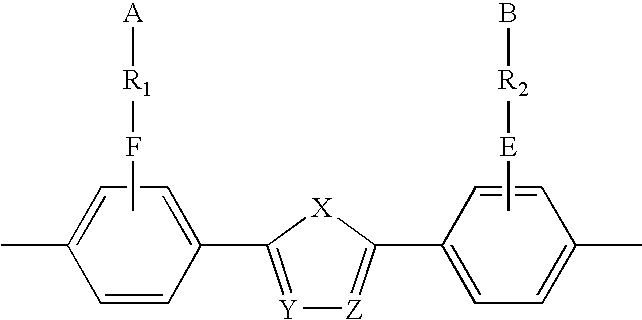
CF[R1][A].C1=CC(C)=CC=C1C1=[Y][Z]=C(C2=CC=C(C)C=C2)[X]1.C[E][R2]B
